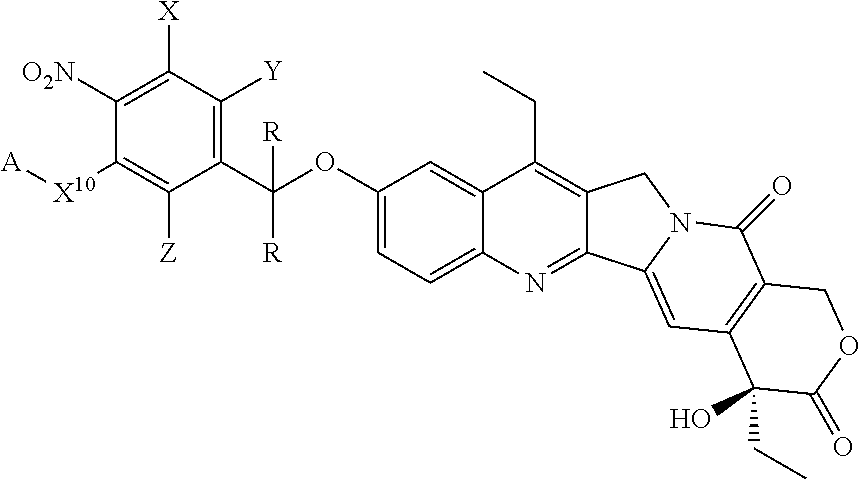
C1(OC(C2=C([Y])C([X])=C([O2N])C([X10][A])=C2[Z])([R])[R])=CC=C2C(=C1)C(CC)=C1C(=N2)C2=CC3=C(C(=O)N2C1)COC(=O)C3(O)CC
